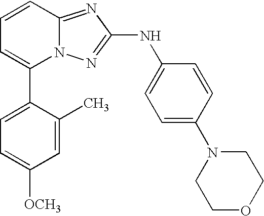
C1(C2=CC=CC3=NC(NC4=CC=C(N5CCOCC5)C=C4)=NN23)=CC=C([OCH3])C=C1C
